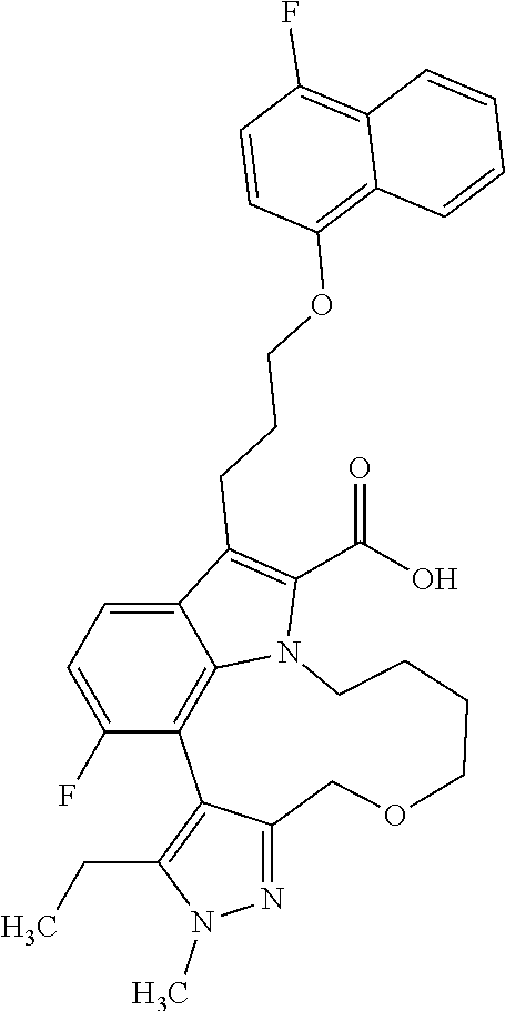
C12=CC=C(F)C3=C1N(C(C(=O)O)=C2CCCOC1=C2C(=C(F)C=C1)C=CC=C2)CCCCOCC1=NN(C)C(CC)=C13
